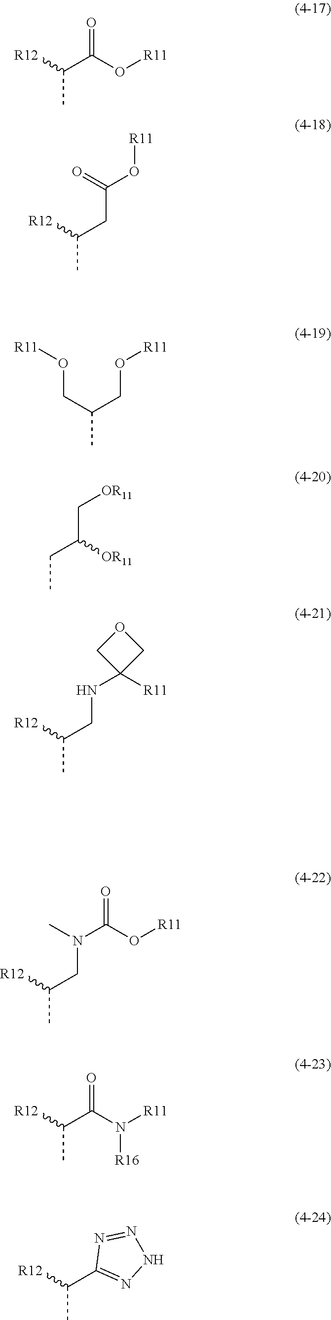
CC([R12])C(=O)O[R11].CC([R12])CC(O[R11])=O.CC(CO[R11])CO[R11].CCC(C[OR11])[OR11].CC(CNC1([R11])COC1)[R12].CC(CN(C(O[R11])=O)C)[R12].CC(C(=O)N([R16])[R11])[R12].CC(C1=NNN=N1)[R12]
